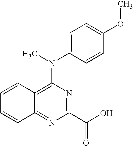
C12=NC(C(O)=O)=NC(N(C3=CC=C(OC)C=C3)C)=C1C=CC=C2
